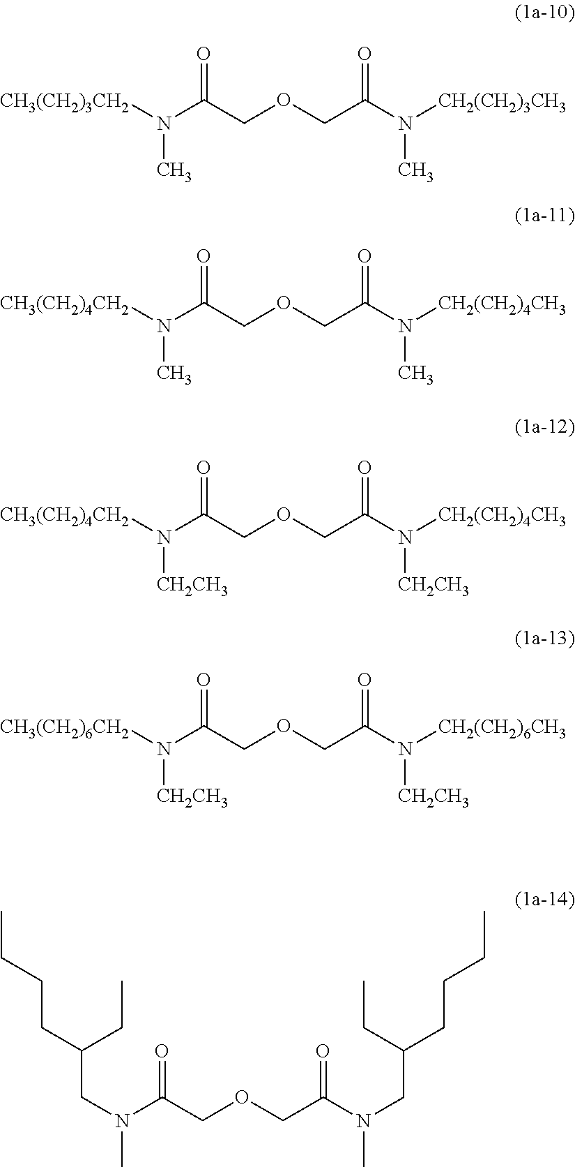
[CH3(CH2)3CH2]N(C(COCC(N([CH2(CH2)3CH3])C)=O)=O)C.[CH3(CH2)4CH2]N(C(COCC(N([CH2(CH2)4CH3])C)=O)=O)C.[CH3(CH2)4CH2]N(C(COCC(N([CH2(CH2)4CH3])[CH2CH3])=O)=O)[CH2CH3].[CH3(CH2)6CH2]N(C(COCC(N([CH2(CH2)6CH3])[CH2CH3])=O)=O)[CH2CH3].N(C(COCC(N(CC(CCCC)CC)C)=O)=O)(C)CC(CCCC)CC
